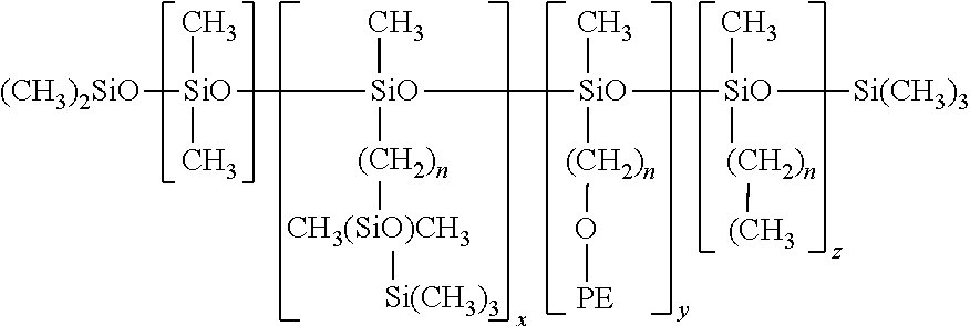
[(CH3)2SiO][SiO]([SiO]([SiO]([SiO]([Si(CH3)3])(C)[(CH2)n][(CH3])(C)[(CH2)n]O[PE])(C)[(CH2)n][CH3(SiO)CH3][Si(CH3)3])(C)C
